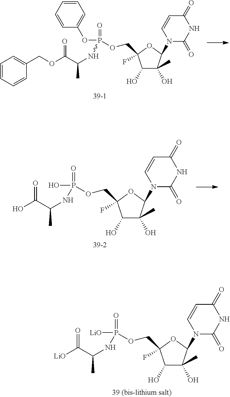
C1=CC=CC(COC(C(NP(OC2=CC=CC=C2)(OCC2(F)C(O)C(O)(C)C(N3C(=O)NC(=O)C=C3)O2)=O)C)=O)=C1.[LiO]C(C(NP([LiO])(OCC1(F)C(O)C(O)(C)C(N2C(=O)NC(=O)C=C2)O1)=O)C)=O.OC(C(NP(O)(OCC1(F)C(O)C(O)(C)C(N2C(=O)NC(=O)C=C2)O1)=O)C)=O
